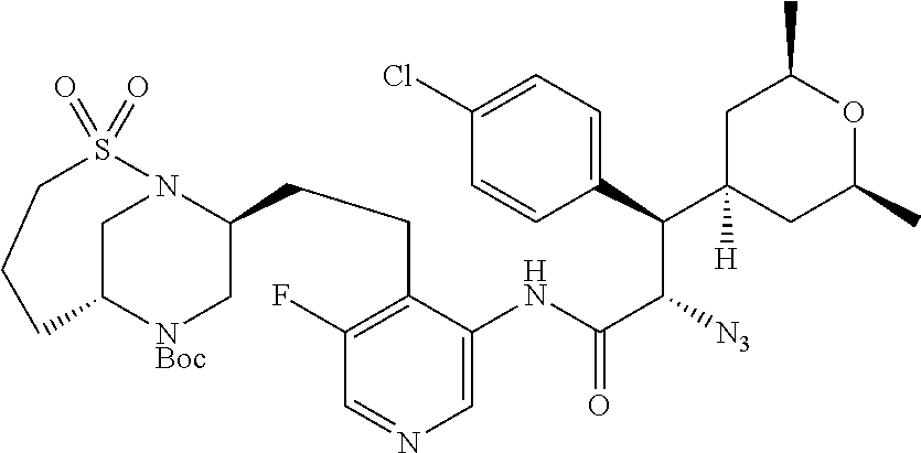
C1=C(Cl)C=CC(C(C([N3])C(NC2=CN=CC(F)=C2CCC2N3CC([NBoc]C2)CCCS3(=O)=O)=O)C2([H])CC(C)OC(C)C2)=C1
